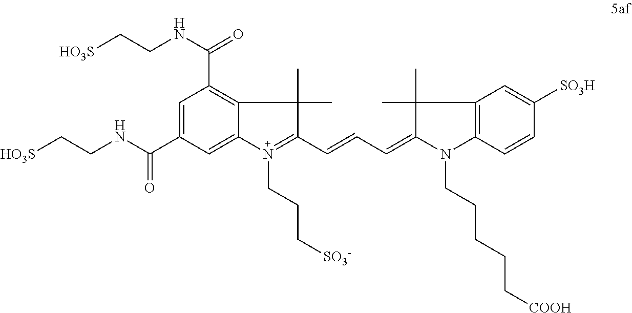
C1=C(C(NCC[HO3S])=O)C=C2C(=C1C(=O)NCC[HO3S])C(C)(C)C(C=CC=C1N(CCCCC[COOH])C3=C(C=C([SO3H])C=C3)C1(C)C)=N2CCC[SO3-]
